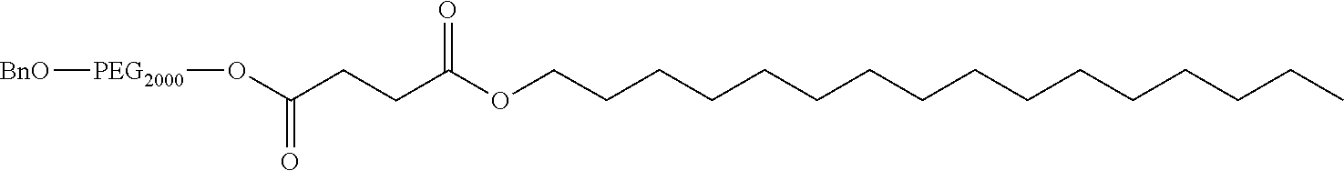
C(CC)CCCCCCCCCCCCCOC(CCC(O[PEG2000][BnO])=O)=O
